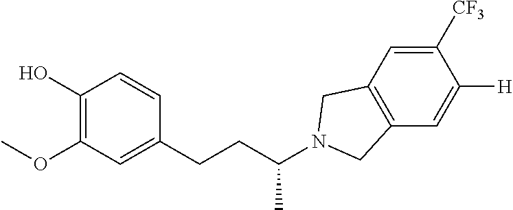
C1(O)=C(OC)C=C(CCC(N2CC3=C(C2)C=C([CF3])C([H])=C3)C)C=C1
